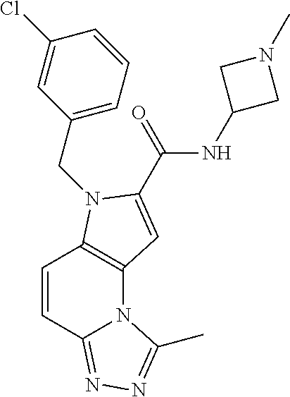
C1=CC2=NN=C(C)N2C2=C1N(CC1=CC=CC(Cl)=C1)C(C(=O)NC1CN(C)C1)=C2
